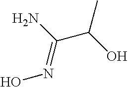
C(=NO)(N)C(O)C
